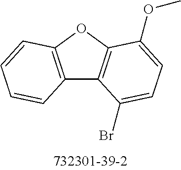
C12=C(OC3=C1C(Br)=CC=C3OC)C=CC=C2
